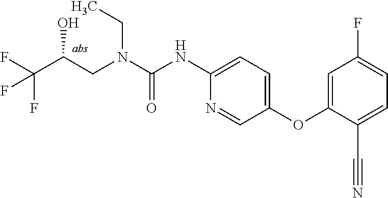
N(C(=O)NC1=CC=C(OC2=CC(F)=CC=C2C#N)C=N1)(CC)CC(C(F)(F)F)O
